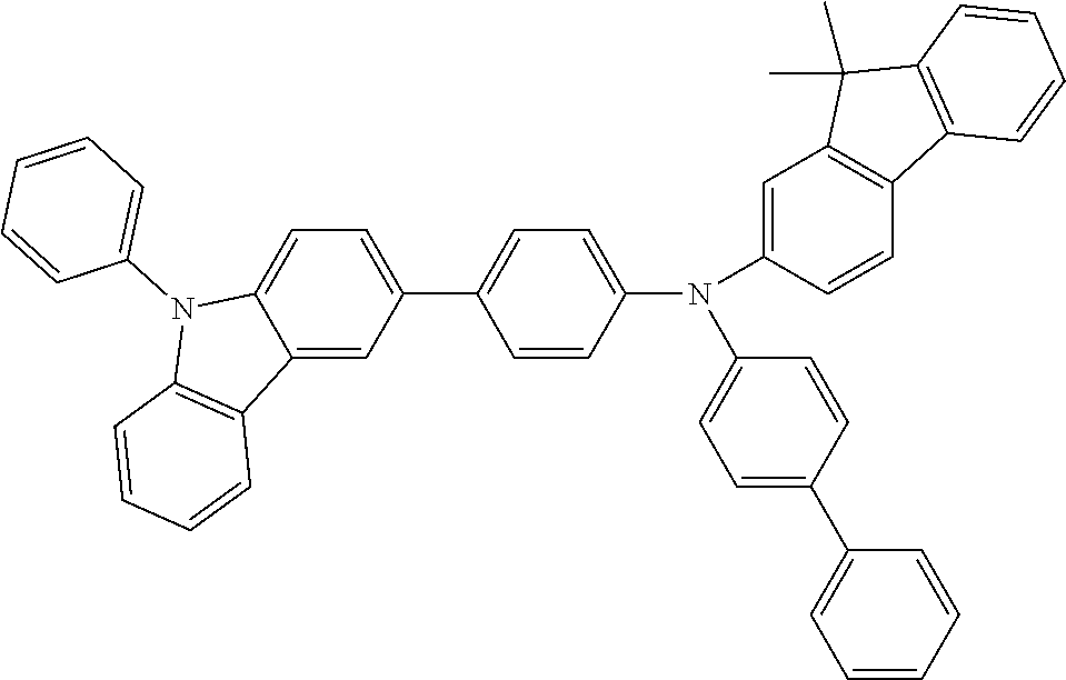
C12=CC(C3=CC=C(N(C4=CC5=C(C=C4)C4=C(C5(C)C)C=CC=C4)C4=CC=C(C5=CC=CC=C5)C=C4)C=C3)=CC=C1N(C1=CC=CC=C1)C1=C2C=CC=C1
